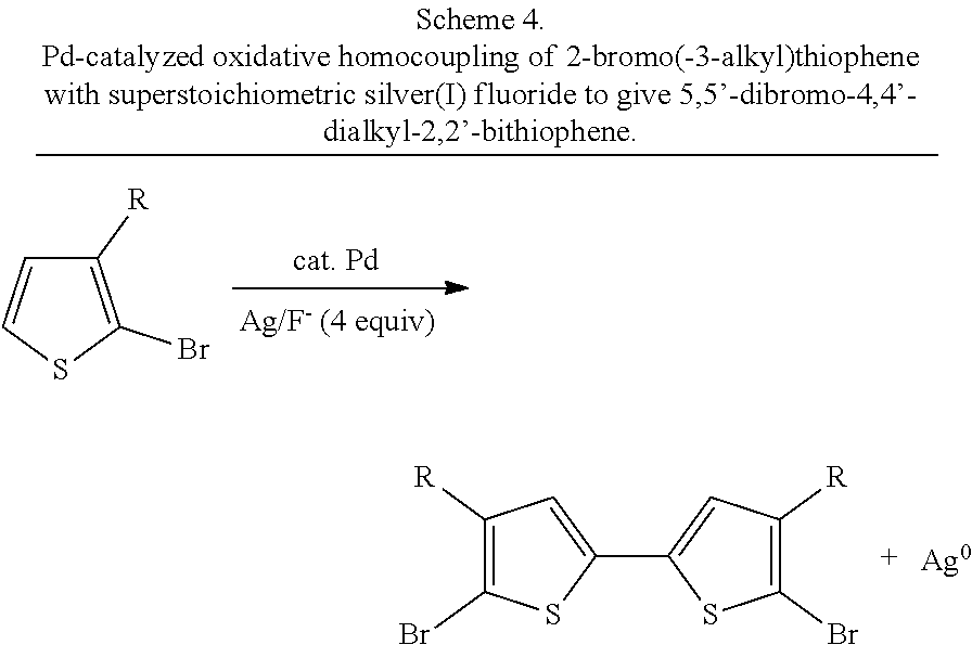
C1([R])=C(Br)SC=C1.C1(C2=CC([R])=C(Br)S2)=CC([R])=C(Br)S1
